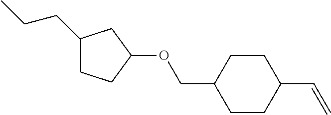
C1(CCC)CCC(OCC2CCC(C=C)CC2)C1
